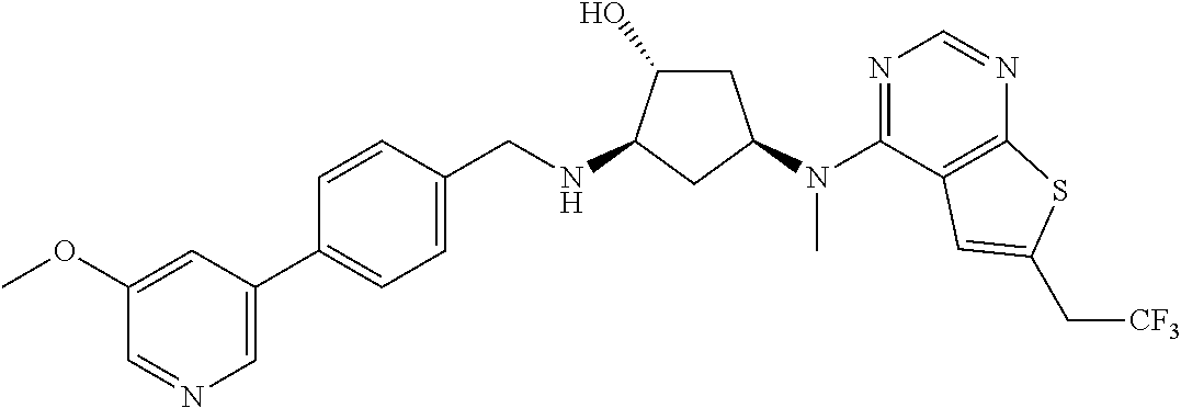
C1=CC(C2=CN=CC(OC)=C2)=CC=C1CNC1C(O)CC(N(C2=NC=NC3=C2C=C(C[CF3])S3)C)C1
